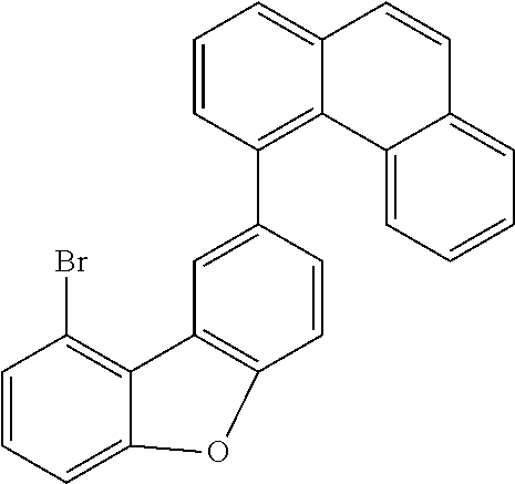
C1=CC=C2C(=C1Br)C1=C(C=CC(C3=C4C(=CC=C3)C=CC3=CC=CC=C43)=C1)O2
